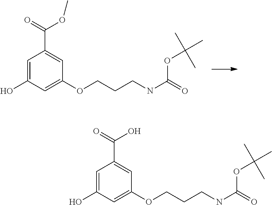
C1=C(O)C=C(OCCCNC(=O)OC(C)(C)C)C=C1C(=O)OC.C1=C(O)C=C(OCCCNC(=O)OC(C)(C)C)C=C1C(=O)O
